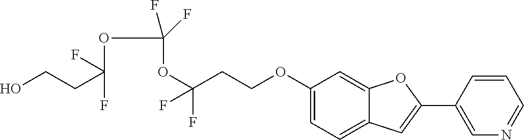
C1(OCCC(OC(OC(CCO)(F)F)(F)F)(F)F)=CC=C2C(=C1)OC(C1=CN=CC=C1)=C2
